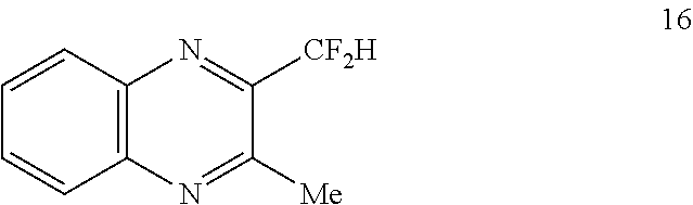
C1=CC2=C(C=C1)N=C([Me])C([CF2H])=N2
